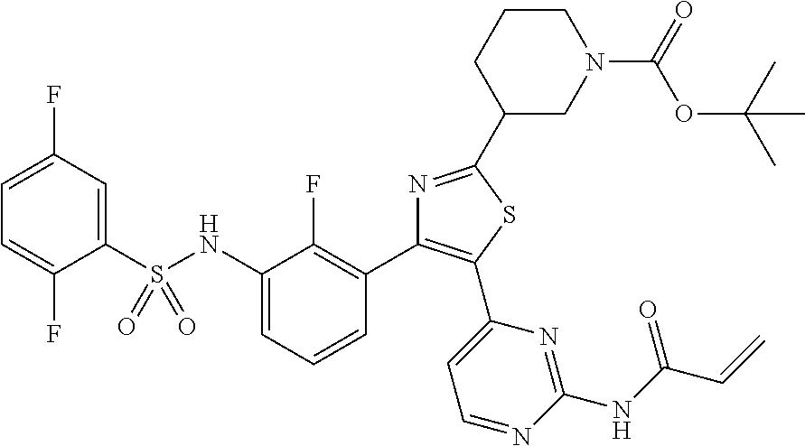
C1(S(NC2=CC=CC(C3=C(C4=CC=NC(NC(C=C)=O)=N4)SC(C4CN(C(OC(C)(C)C)=O)CCC4)=N3)=C2F)(=O)=O)=CC(F)=CC=C1F
